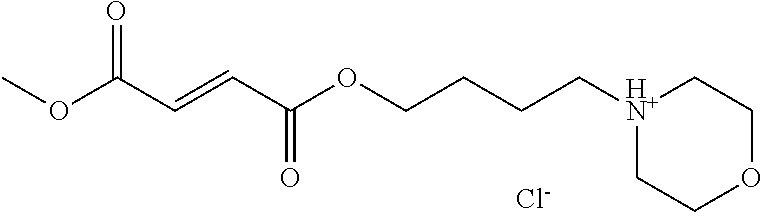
[HN+]1(CCCCOC(C=CC(OC)=O)=O)CCOCC1.[Cl-]
